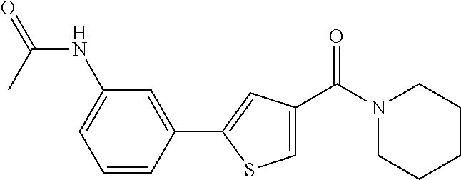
N1(C(C2=CSC(C3=CC(NC(=O)C)=CC=C3)=C2)=O)CCCCC1
